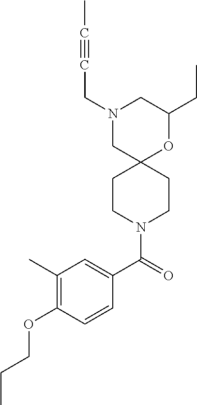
N1(CC#CC)CC2(OC(CC)C1)CCN(C(C1=CC(C)=C(OCCC)C=C1)=O)CC2
